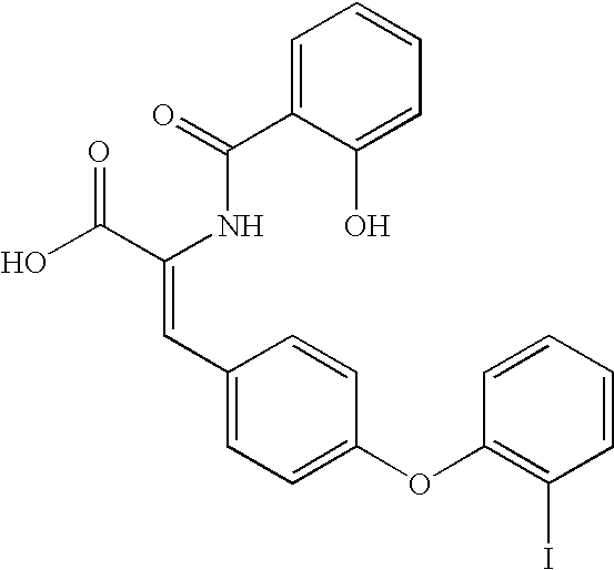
C1=C(C(=O)NC(C(O)=O)=CC2=CC=C(OC3=C(I)C=CC=C3)C=C2)C(O)=CC=C1
